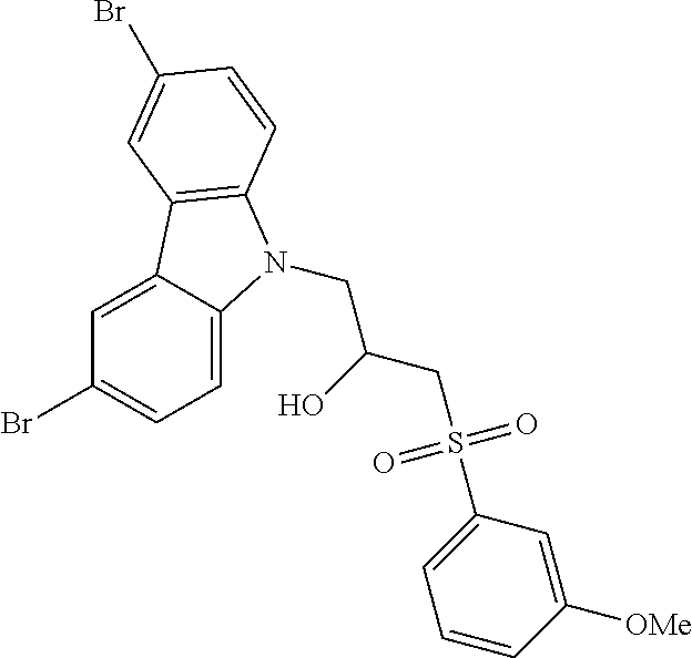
C1(Br)=CC=C2C(=C1)C1=C(N2CC(CS(C2=CC=CC([OMe])=C2)(=O)=O)O)C=CC(Br)=C1
